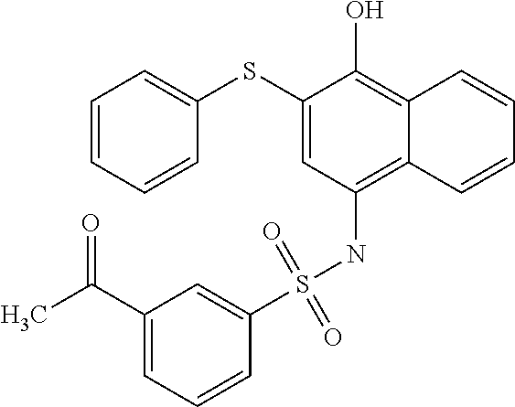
C1(SC2=CC=CC=C2)=CC(NS(C2=CC(C(C)=O)=CC=C2)(=O)=O)=C2C(=C1O)C=CC=C2
